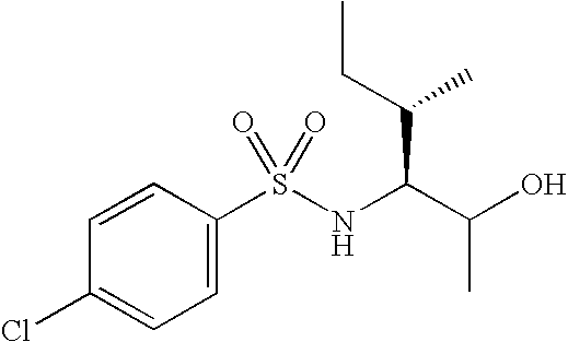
C1=C(S(NC(C(O)C)C(CC)C)(=O)=O)C=CC(Cl)=C1
